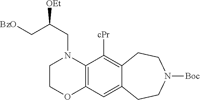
C1COC2=C(N1CC(C[BzO])[OEt])C([cPr])=C1C(=C2)CCN([Boc])CC1
